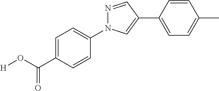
C1=CC(C2=CN(C3=CC=C(C(O[H])=O)C=C3)N=C2)=CC=C1C
